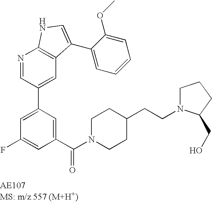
N1=CC(C2=CC(F)=CC(C(N3CCC(CCN4CCCC4CO)CC3)=O)=C2)=CC2=C1NC=C2C1=CC=CC=C1OC
